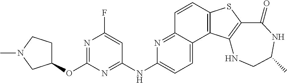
C1=CC2=C(C3=CC=C(NC4=NC(OC5CCN(C)C5)=NC(F)=C4)N=C13)C1=C(S2)C(=O)NC(C)CN1
